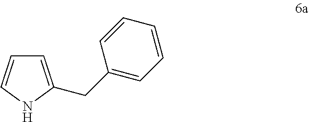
C1=C(CC2=CC=CC=C2)NC=C1
